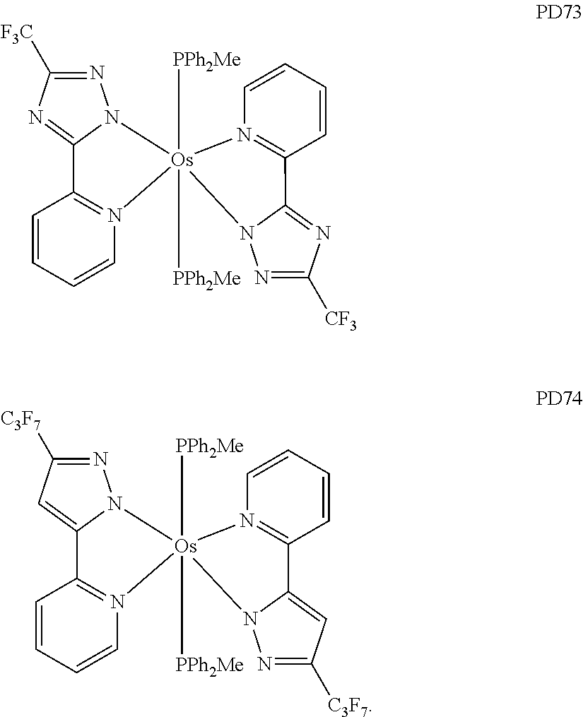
N1=C([F3C])N=C2N1[Os]1([PPh2Me])([PPh2Me])(N3=C2C=CC=C3)N2=C(C=CC=C2)C2=NC([CF3])=NN12.N1=C([C3F7])C=C2N1[Os]1([PPh2Me])([PPh2Me])(N3=C2C=CC=C3)N2=C(C=CC=C2)C2=CC([C3F7])=NN12
